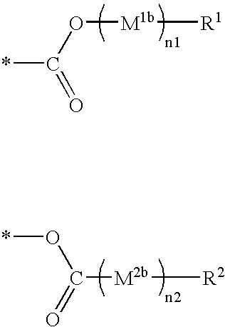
*OC([M2b][R2])=O.*C(O[M1b][R1])=O
